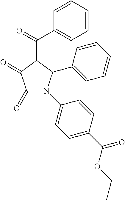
C1(C(=O)C2=CC=CC=C2)C(=O)C(=O)N(C2=CC=C(C(OCC)=O)C=C2)C1C1=CC=CC=C1
